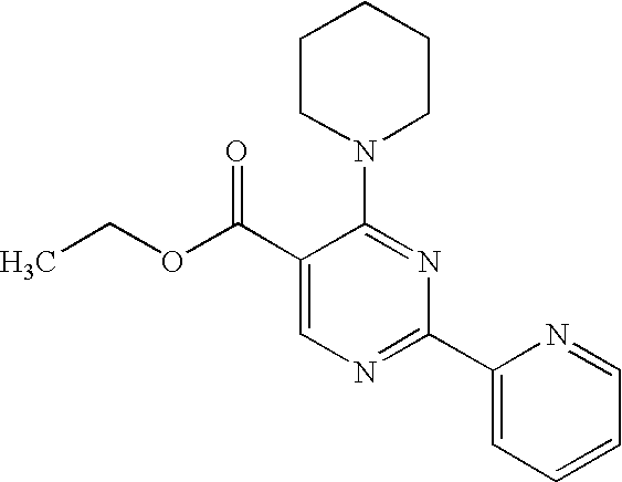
C1(C(OCC)=O)=CN=C(C2=CC=CC=N2)N=C1N1CCCCC1
